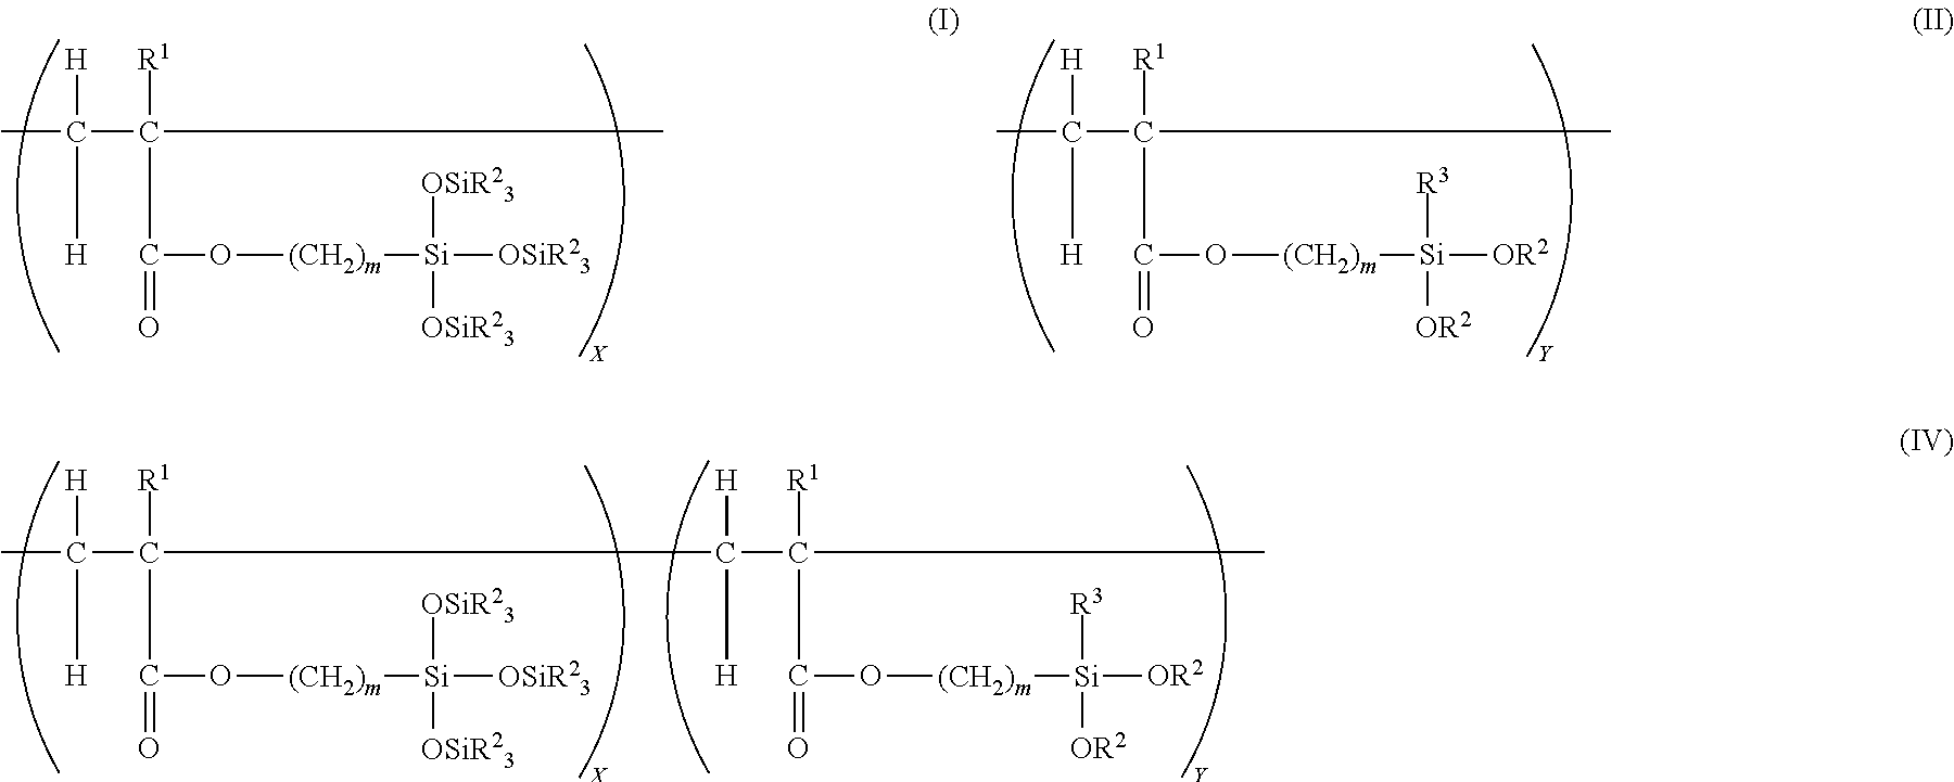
CC(C(C)([R1])C(=O)O[(CH2)m][Si]([OSiR23])([OSiR23])[OSiR23])([H])[H].CC(C(C)([R1])C(=O)O[(CH2)m][Si]([OR2])([R3])[OR2])([H])[H].CC(C([R1])(C(=O)O[(CH2)m][Si]([OSiR23])([OSiR23])[OSiR23])C(C(C)([R1])C(=O)O[(CH2)m][Si]([OR2])([R3])[OR2])([H])[H])([H])[H]
